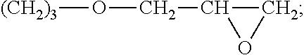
[(CH2)3]OCC1OC1
